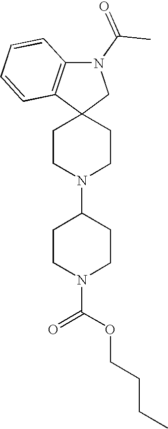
C1CN(C2CCN(C(=O)OCCCC)CC2)CCC12CN(C(C)=O)C1=C2C=CC=C1
